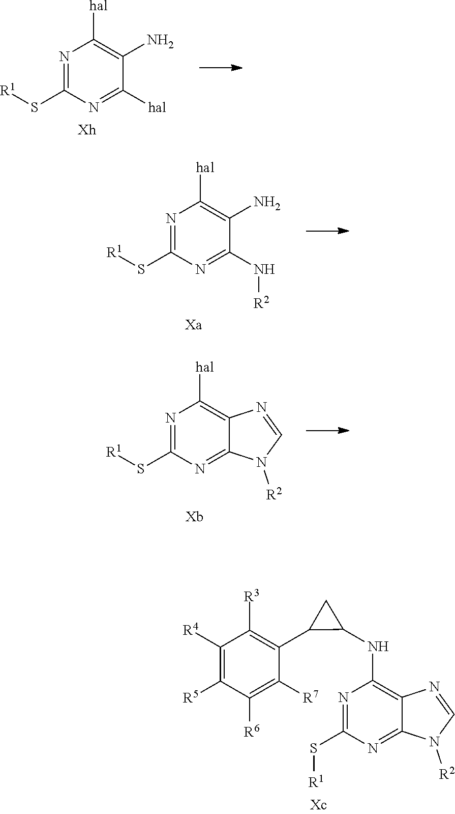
C1(S[R1])=NC([hal])=C(N)C([hal])=N1.C1(S[R1])=NC([hal])=C(N)C(N[R2])=N1.C1(S[R1])=NC([hal])=C2C(=N1)N([R2])C=N2.C1(S[R1])=NC(NC2C(C3=C([R3])C([R4])=C([R5])C([R6])=C3[R7])C2)=C2C(=N1)N([R2])C=N2
